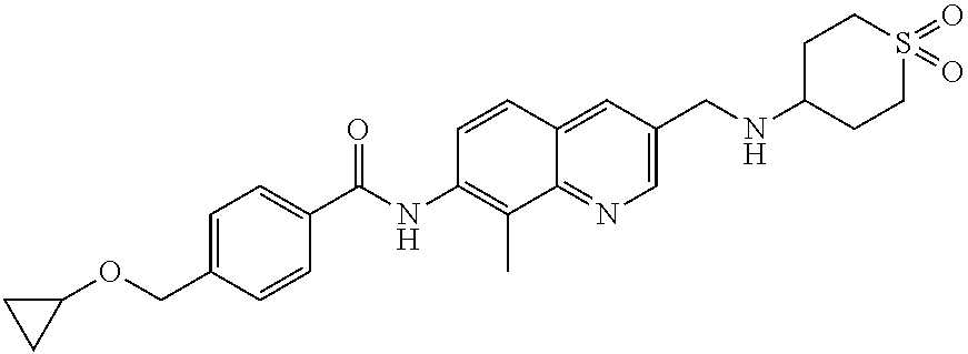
C1=C(COC2CC2)C=CC(C(NC2=C(C)C3=NC=C(CNC4CCS(=O)(=O)CC4)C=C3C=C2)=O)=C1
